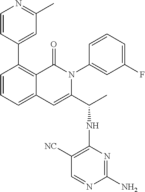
C1=CC(C2=C3C(=CC=C2)C=C(C(C)NC2=C([NC])C=NC(N)=N2)N(C2=CC(F)=CC=C2)C3=O)=CC(C)=N1
